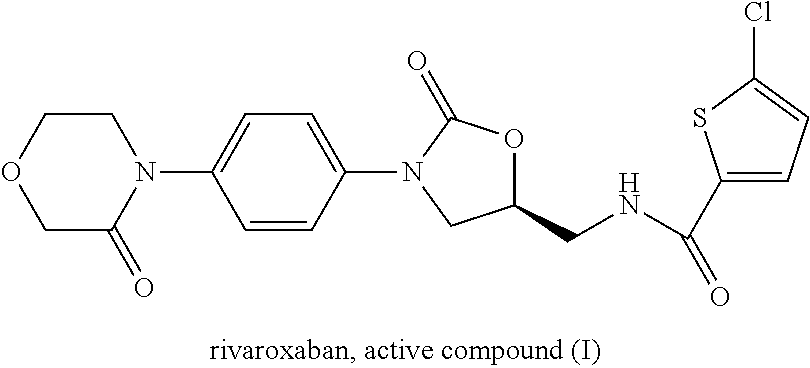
C1C(=O)N(C2=CC=C(N3CC(CNC(C4=CC=C(Cl)S4)=O)OC3=O)C=C2)CCO1
